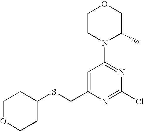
C1CN(C2=NC(Cl)=NC(CSC3CCOCC3)=C2)C(C)CO1
